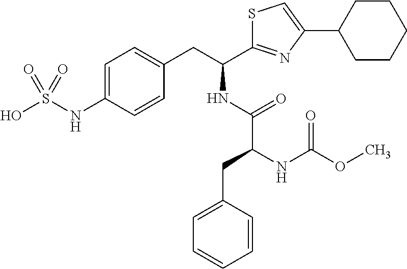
C1=C(NS(O)(=O)=O)C=CC(CC(NC(C(NC(=O)OC)CC2=CC=CC=C2)=O)C2=NC(C3CCCCC3)=CS2)=C1
